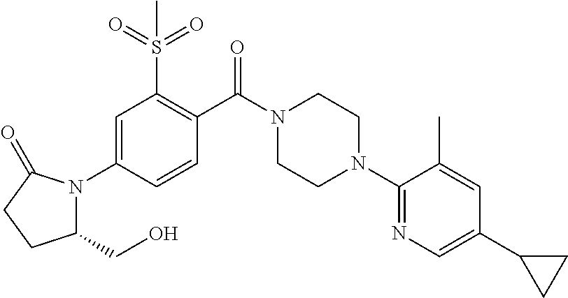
C1=C(N2C(CO)CCC2=O)C=CC(C(N2CCN(C3=NC=C(C4CC4)C=C3C)CC2)=O)=C1S(=O)(=O)C
